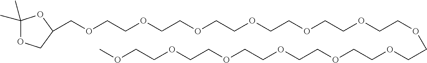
O(CCOCCOCCOCCOCCOCCOCCOCCOCCOCCOCCOCCOC)CC1COC(C)(C)O1
